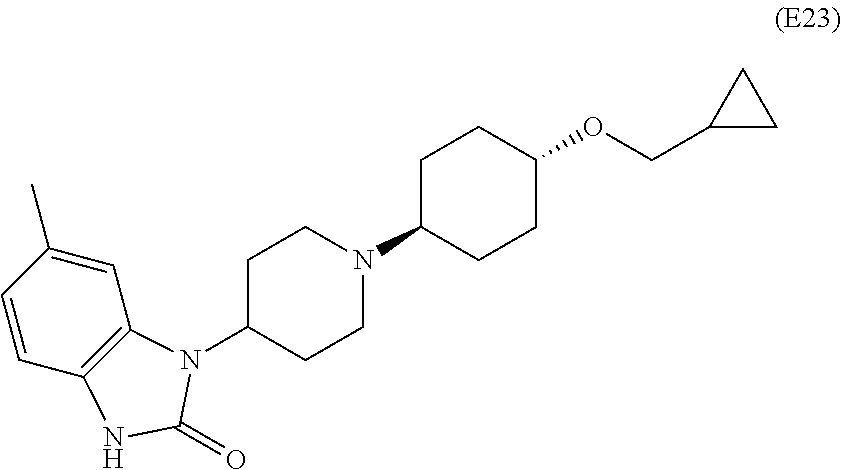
C1C(N2C3=C(C=CC(C)=C3)NC2=O)CCN(C2CCC(OCC3CC3)CC2)C1
